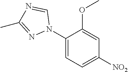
C1(N2C=NC(C)=N2)=CC=C([NO2])C=C1OC
